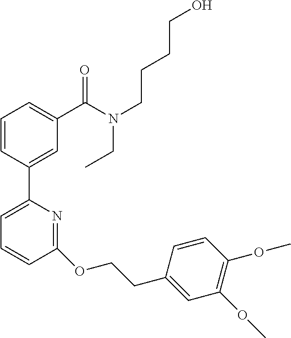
C1=CC(C2=CC=CC(OCCC3=CC(OC)=C(OC)C=C3)=N2)=CC(C(N(CCCCO)CC)=O)=C1
